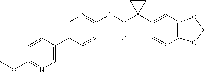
C1=C(C2=CN=C(OC)C=C2)C=CC(NC(C2(C3=CC4=C(C=C3)OCO4)CC2)=O)=N1
